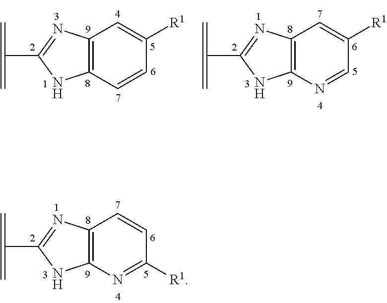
C12=C(C=CC([R1])=C1)NC(C(=C)=C)=N2.C12=C(N=CC([R1])=C1)NC(C(=C)=C)=N2.C12=C(N=C([R1])C=C1)NC(C(=C)=C)=N2
